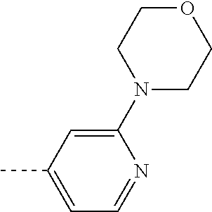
C1(N2CCOCC2)=CC(C)=CC=N1
